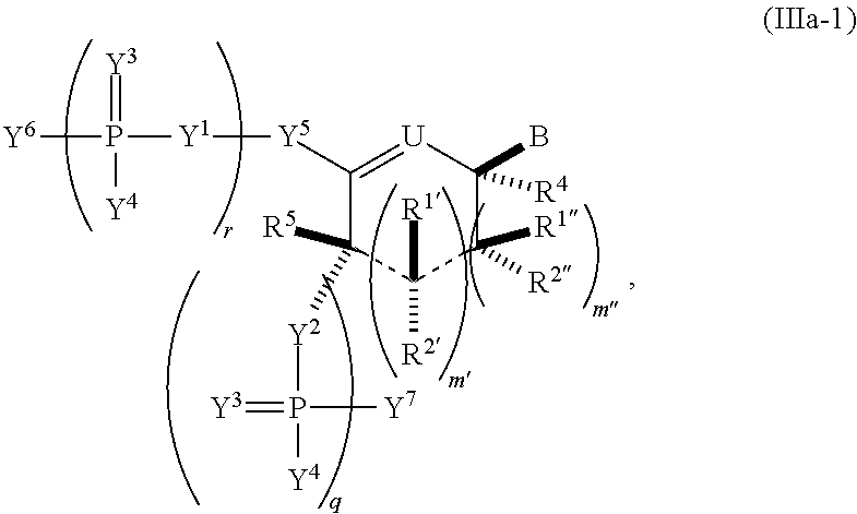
C1([Y5][Y1]P([Y6])(=[Y3])[Y4])=[U]C(B)([R4])C([R1])([R2])C([R1])([R2])C1([R5])[Y2]P(=[Y3])([Y4])[Y7]
